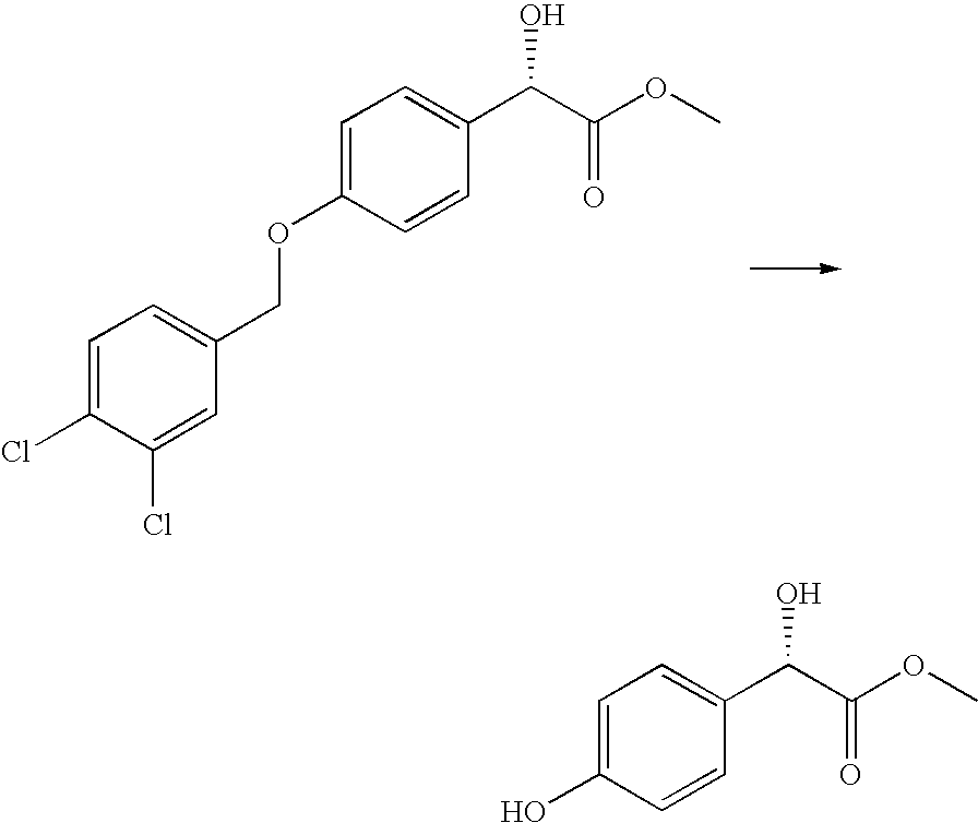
C1=C(OCC2=CC=C(Cl)C(Cl)=C2)C=CC(C(C(OC)=O)O)=C1.C1=C(O)C=CC(C(C(OC)=O)O)=C1
